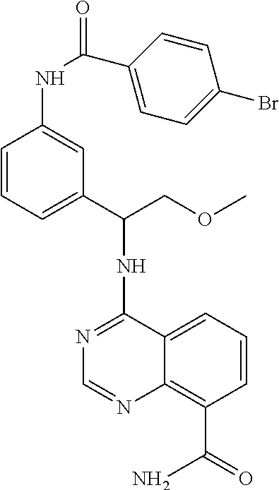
C1(NC(C2=CC=CC(NC(C3=CC=C(Br)C=C3)=O)=C2)COC)=NC=NC2=C(C(=O)N)C=CC=C12
